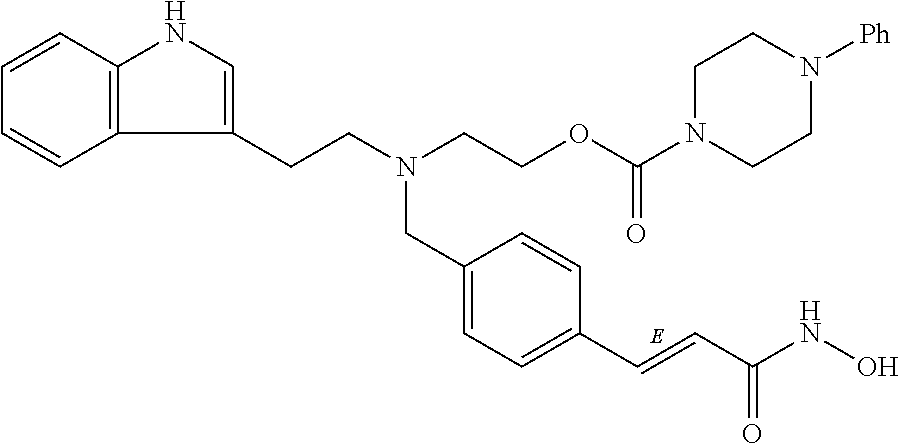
C12=C(C=CC=C1)NC=C2CCN(CCOC(N1CCN([Ph])CC1)=O)CC1=CC=C(C=CC(NO)=O)C=C1
